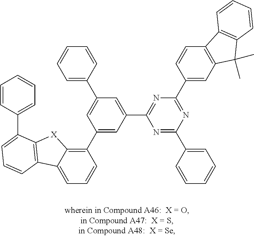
C1=C2C(=C(C3=CC(C4=NC(C5=CC6=C(C=C5)C5=C(C6(C)C)C=CC=C5)=NC(C5=CC=CC=C5)=N4)=CC(C4=CC=CC=C4)=C3)C=C1)[X]C1=C2C=CC=C1C1=CC=CC=C1
